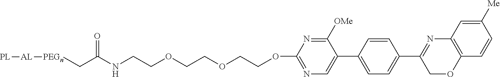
N1=C(OCCOCCOCCNC(C[PEGn][AL][PL])=O)N=C([OMe])C(C2=CC=C(C3=NC4=C(OC3)C=CC([Me])=C4)C=C2)=C1
